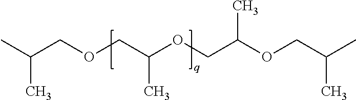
CC(COCC(OCC(OCC(C)C)C)C)C
